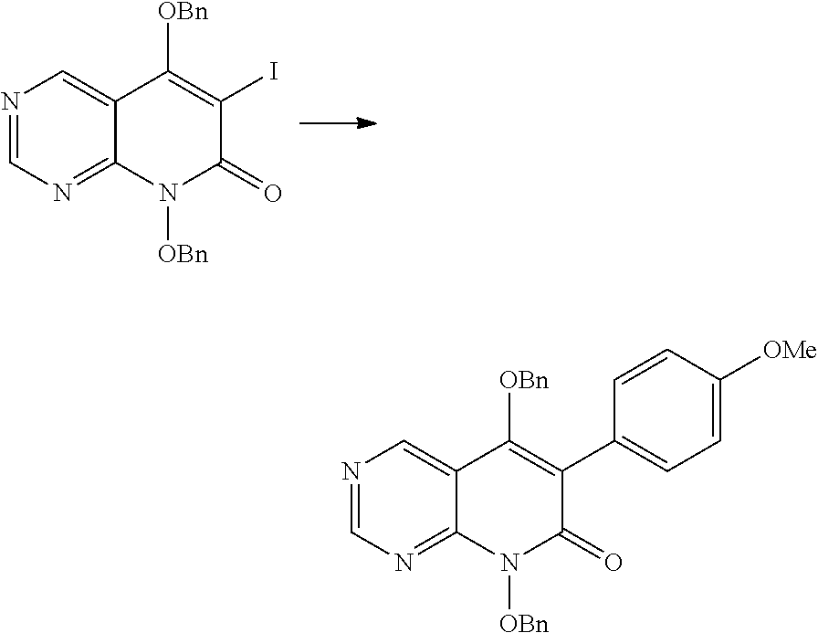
N1=CN=C2C(=C1)C([OBn])=C(I)C(=O)N2[OBn].N1=CN=C2C(=C1)C([OBn])=C(C1=CC=C([OMe])C=C1)C(=O)N2[OBn]
